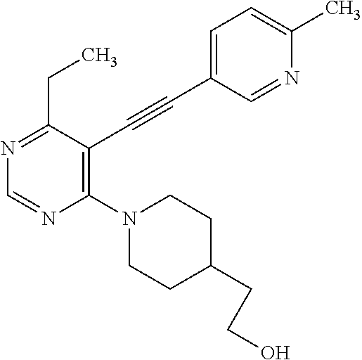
N1=C(CC)C(C#CC2=CC=C(C)N=C2)=C(N2CCC(CCO)CC2)N=C1
